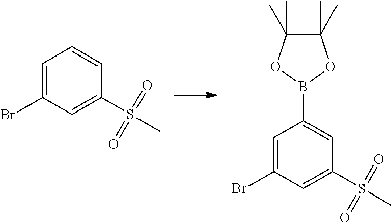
C1=C(Br)C=C(S(=O)(=O)C)C=C1.C1=C(Br)C=C(S(=O)(=O)C)C=C1B1OC(C)(C)C(C)(C)O1
